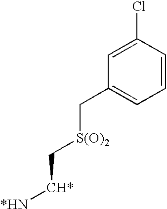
C1=C(Cl)C=CC=C1C[S(O)2]C[CH*][*HN]
